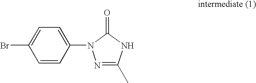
N1=C(C)NC(=O)N1C1=CC=C(Br)C=C1
